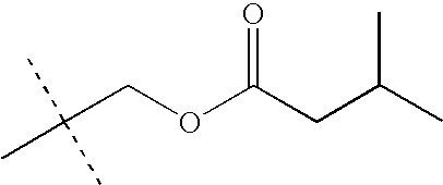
CC(COC(=O)CC(C)C)(C)C
